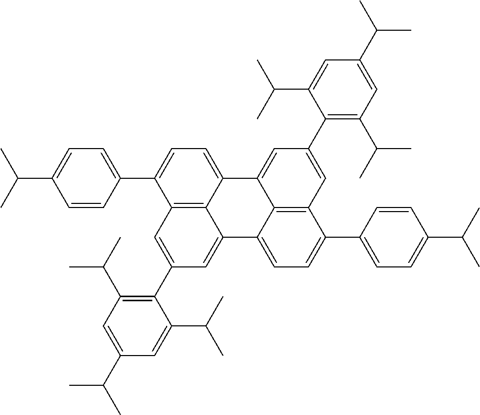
C1=CC(C2=CC=C3C4=C2C=C(C2=C(C(C)C)C=C(C(C)C)C=C2C(C)C)C=C4C2=CC=C(C4=CC=C(C(C)C)C=C4)C4=C2C3=CC(C2=C(C(C)C)C=C(C(C)C)C=C2C(C)C)=C4)=CC=C1C(C)C
